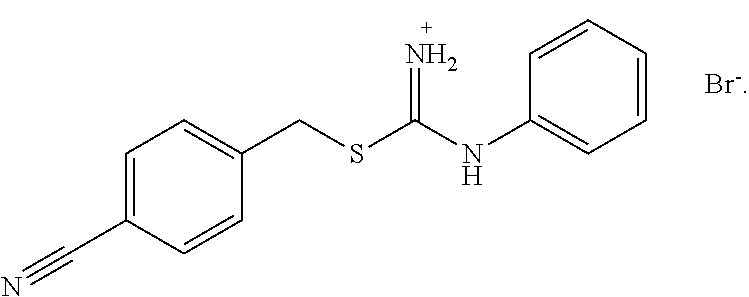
C1=C(C#N)C=CC(CSC(NC2=CC=CC=C2)=N)=C1
